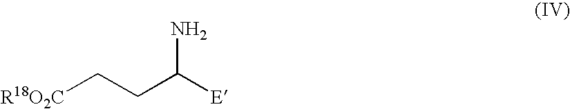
[R18O2C]CCC([E])N
